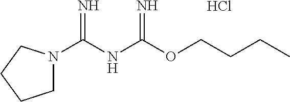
Cl.O(C(NC(N1CCCC1)=N)=N)CCCC
